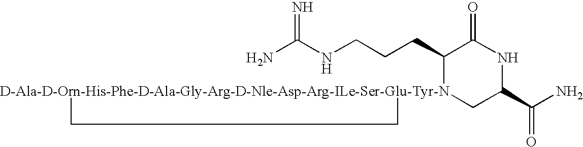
NC(NCCCC1[D-Ala-D-Orn-His-Phe-D-Ala-Gly-Arg-D-Nle-Asp-Arg-ILe-Ser-Glu-Tyr-N]2(CC(C(N)=O)NC1=O)CC2)=N
